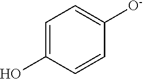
C1=C(O)C=CC([O-])=C1
